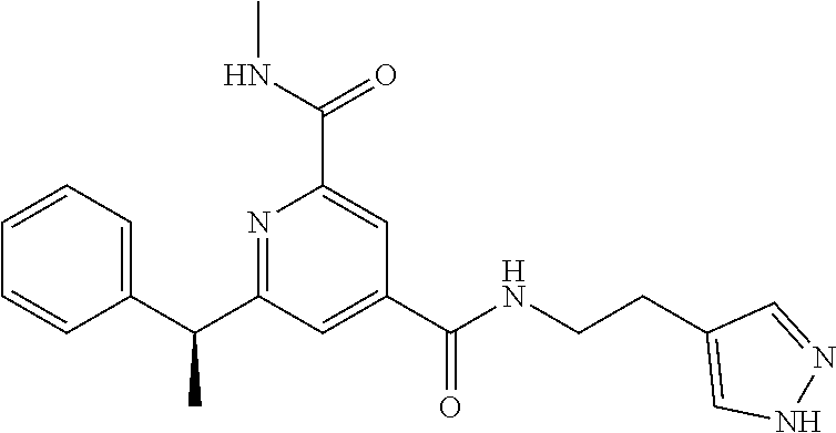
C1=CC=C(C(C2=NC(C(NC)=O)=CC(C(NCCC3=CNN=C3)=O)=C2)C)C=C1
